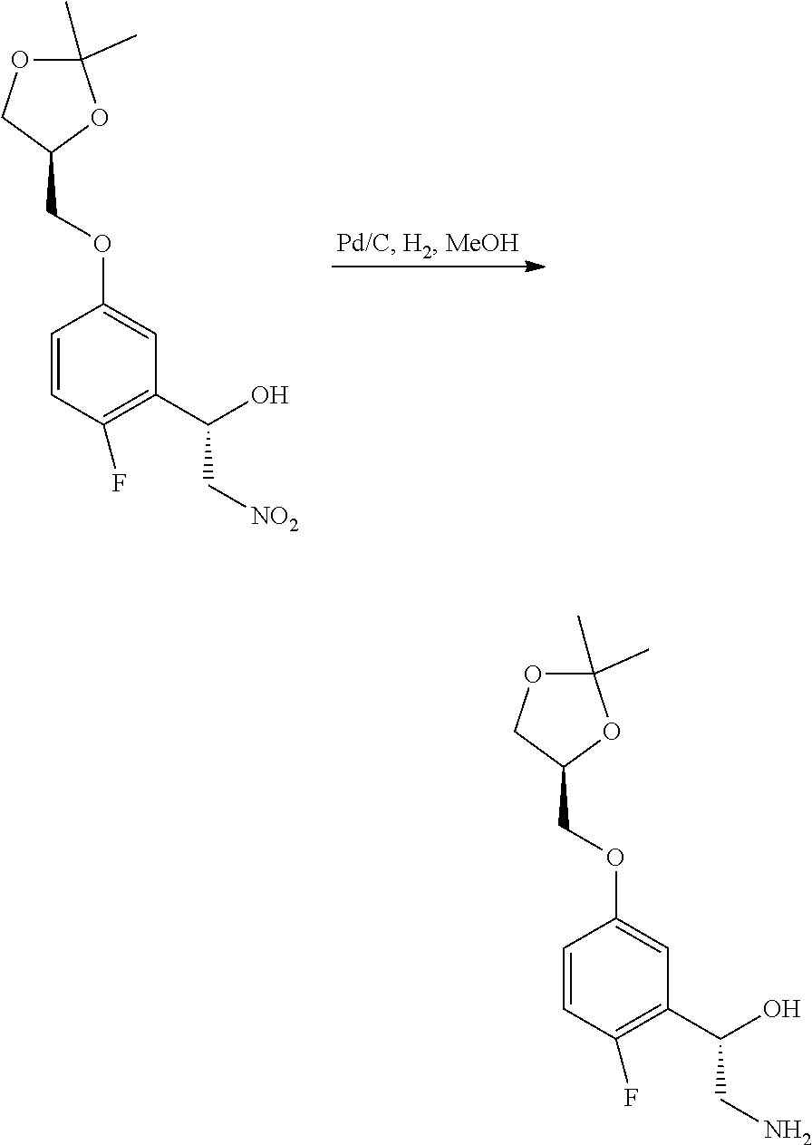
C1(C)(C)OC(COC2=CC(C(O)C[NO2])=C(F)C=C2)CO1.C1(C)(C)OC(COC2=CC(C(O)CN)=C(F)C=C2)CO1
